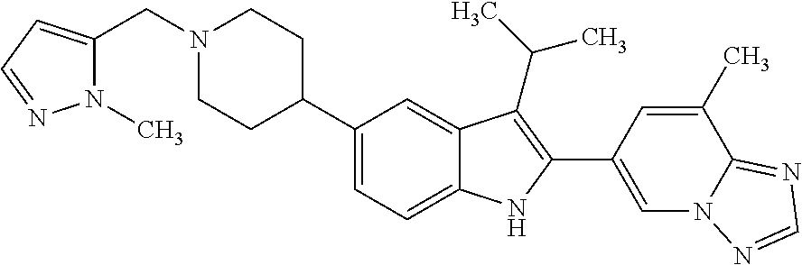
C1(C2CCN(CC3=CC=NN3C)CC2)=CC=C2C(=C1)C(C(C)C)=C(C1=CN3C(=NC=N3)C(C)=C1)N2
